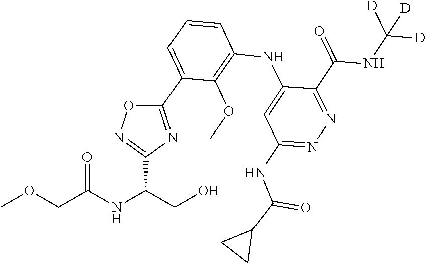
N1=C(C(NC([D])([D])[D])=O)C(NC2=C(OC)C(C3=NC(C(CO)NC(COC)=O)=NO3)=CC=C2)=CC(NC(C2CC2)=O)=N1
